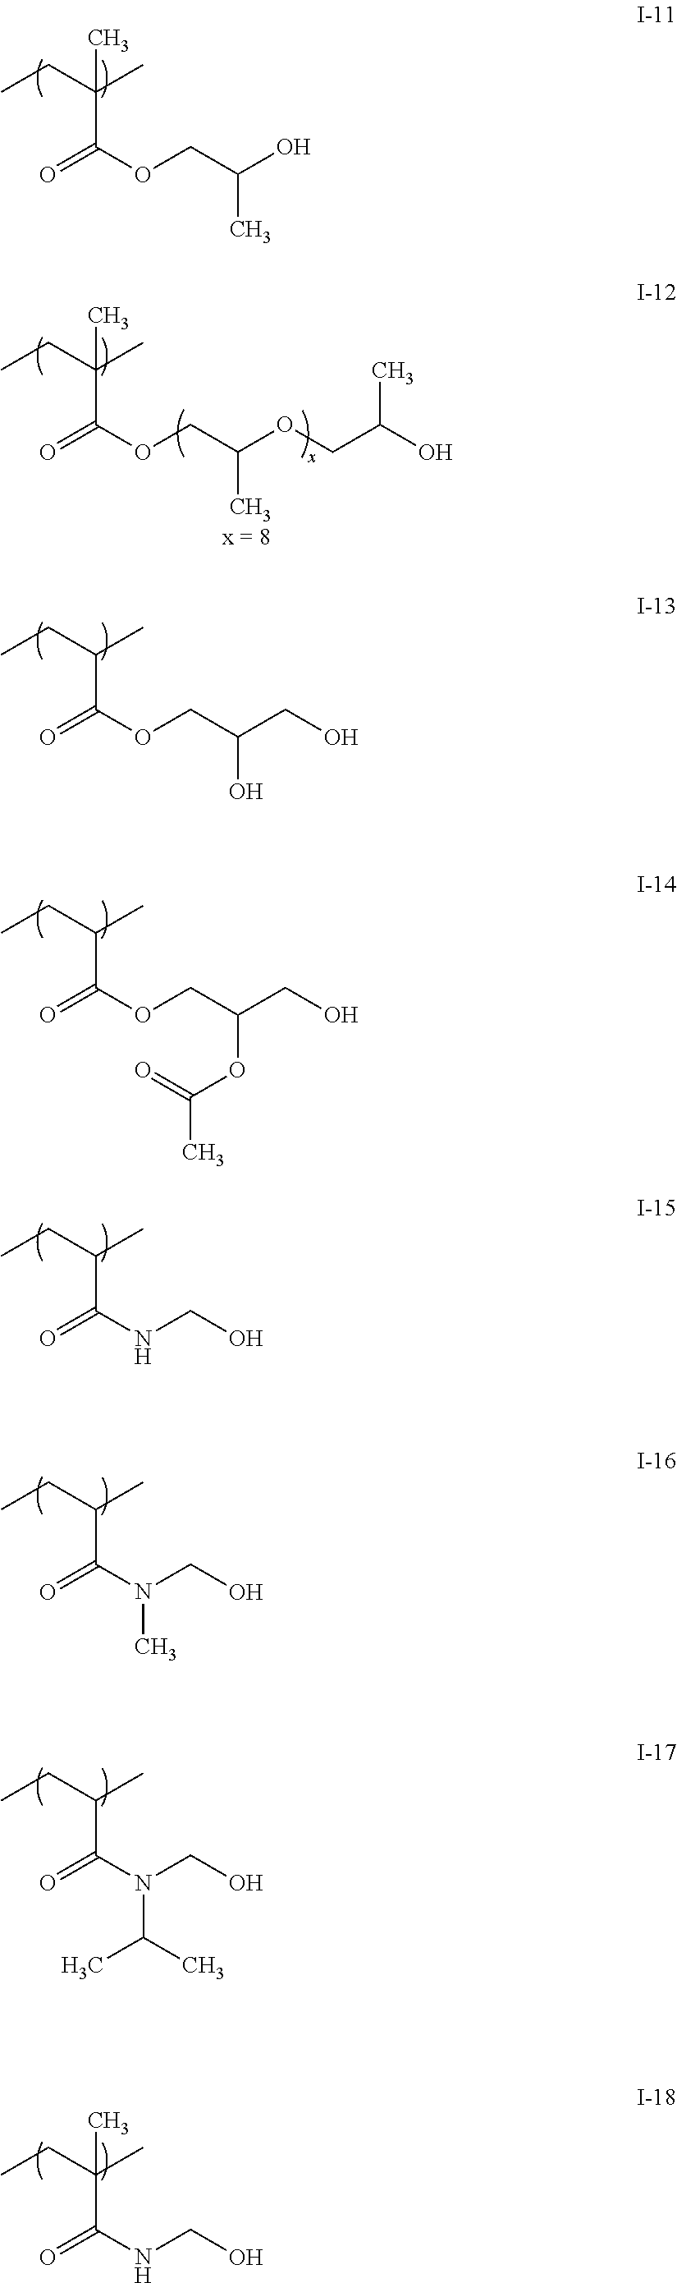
C(C(=O)OCC(O)C)(C)(CC)C.C(C(=O)OCC(CO)O)(C)CC.C(C(=O)OCC(CO)OC(C)=O)(C)CC.C(C(=O)NCO)(C)CC.C(C(=O)OCC(OCC(O)C)C)(C)(CC)C.C(C(=O)N(CO)C)(C)CC.C(C(=O)N(CO)C(C)C)(C)CC.C(C(=O)NCO)(C)(CC)C
